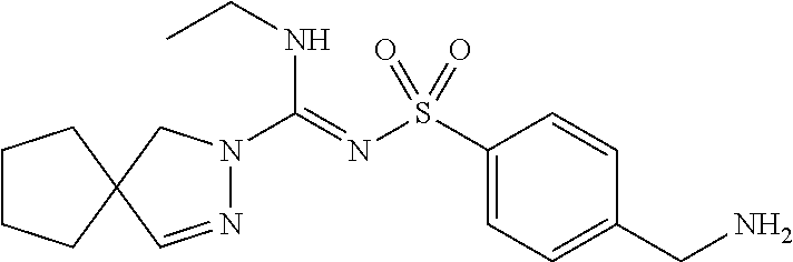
C1(S(N=C(NCC)N2N=CC3(C2)CCCC3)(=O)=O)=CC=C(CN)C=C1
